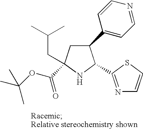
C1(C2=CC=NC=C2)CC(C(OC(C)(C)C)=O)(CC(C)C)NC1C1=NC=CS1
